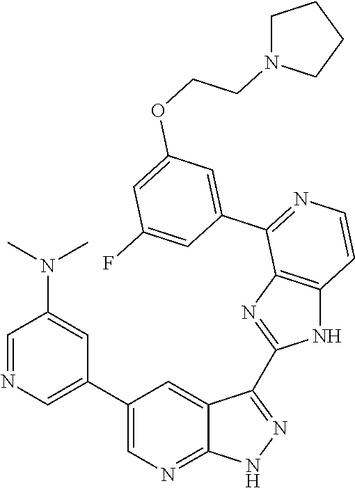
C1=NC=C(C2=CN=C3C(=C2)C(C2=NC4=C(N2)C=CN=C4C2=CC(OCCN4CCCC4)=CC(F)=C2)=NN3)C=C1N(C)C
